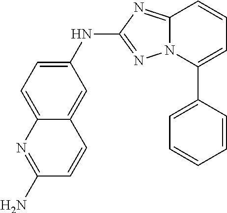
N12C(=NC(NC3=CC=C4C(=C3)C=CC(N)=N4)=N1)C=CC=C2C1=CC=CC=C1
